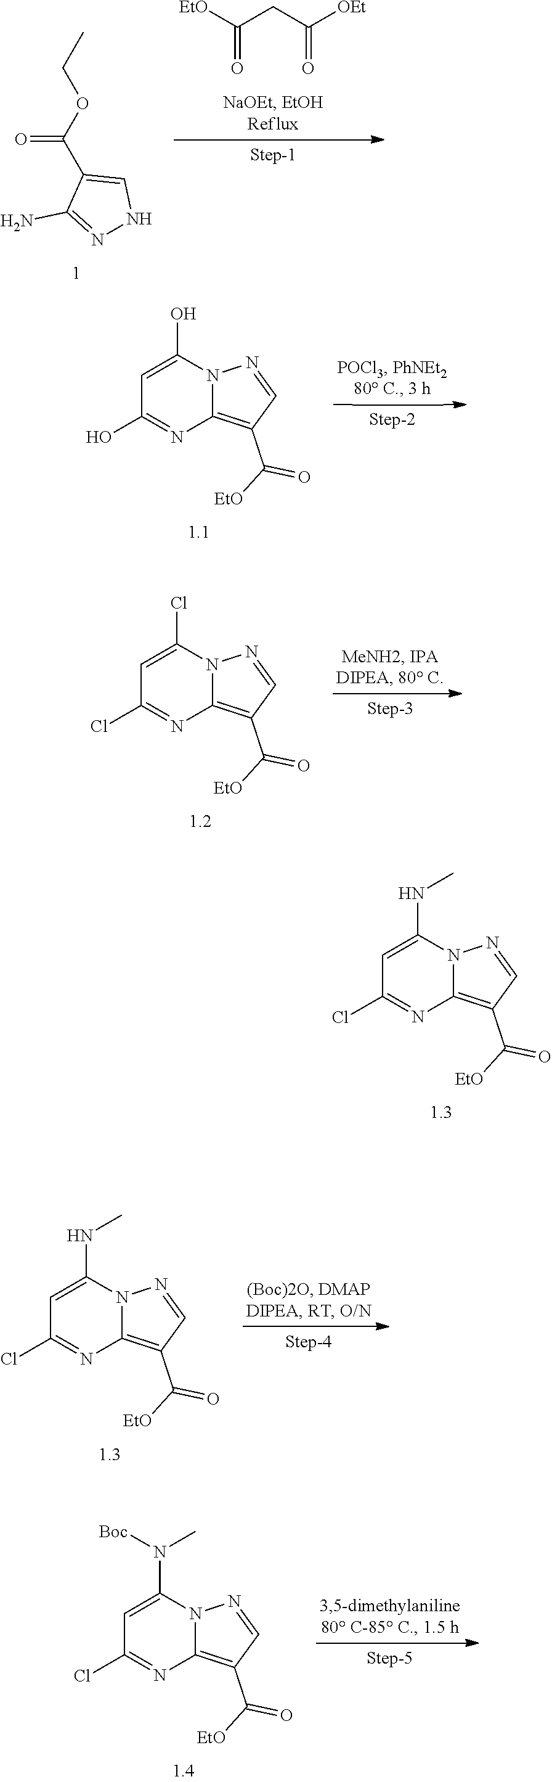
O=C(OCC)C1=CNN=C1N.[EtO]C(CC([OEt])=O)=O.C12=C(C(=O)[EtO])C=NN1C(O)=CC(O)=N2.C12=C(C(=O)[EtO])C=NN1C(Cl)=CC(Cl)=N2.C12=C(C(=O)[EtO])C=NN1C(NC)=CC(Cl)=N2.C12=C(C(=O)[EtO])C=NN1C(N(C)[Boc])=CC(Cl)=N2.C12=C(C(=O)[EtO])C=NN1C(NC)=CC(Cl)=N2
